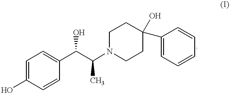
C1=C(O)C=CC(C(C(N2CCC(O)(C3=CC=CC=C3)CC2)C)O)=C1
